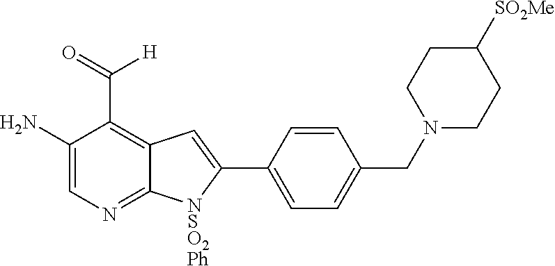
C12=NC=C(N)C(C(=O)[H])=C1C=C(C1=CC=C(CN3CCC([SO2Me])CC3)C=C1)[NSO2Ph]2
